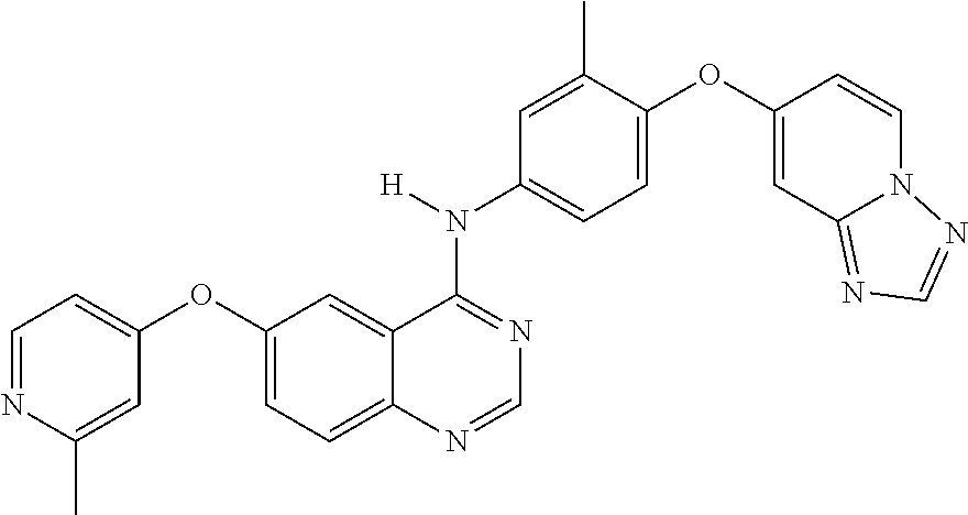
O(C1=CC=C2C(=C1)C(N(C1=CC=C(OC3=CC4=NC=NN4C=C3)C(C)=C1)[H])=NC=N2)C1=CC=NC(C)=C1
